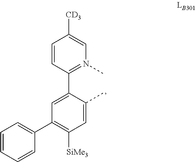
C1(C2=CC=CC=C2)=C([SiMe3])C=C(C)C(C2=N(C)C=C([CD3])C=C2)=C1
